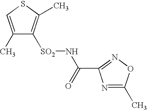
S1C=C(C)C([SO2]NC(=O)C2=NOC(C)=N2)=C1C
